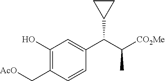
C1(O)=C(C[AcO])C=CC(C(C([CO2Me])C)C2CC2)=C1
